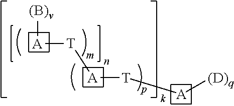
[(B)v][A][T][A][T][A][(D)q]
